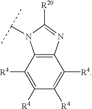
C1([R4])=C([R4])C2=C(C([R4])=C1[R4])N=C([R20])N2C(C)C
